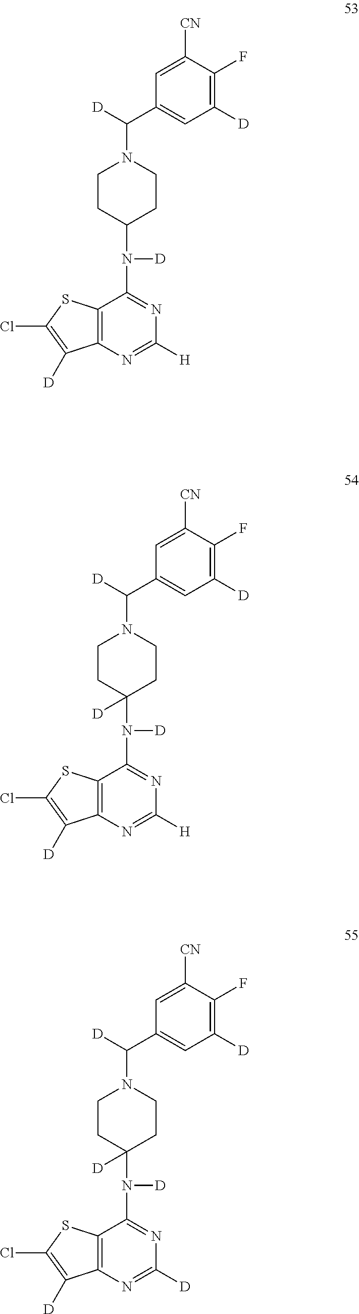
C12=C(SC(Cl)=C1[D])C(N(C1CCN(C(C3=CC([D])=C(F)C([CN])=C3)[D])CC1)[D])=NC([H])=N2.C12=C(SC(Cl)=C1[D])C(N(C1([D])CCN(C(C3=CC([D])=C(F)C([CN])=C3)[D])CC1)[D])=NC([H])=N2.C12=C(SC(Cl)=C1[D])C(N(C1([D])CCN(C(C3=CC([D])=C(F)C([CN])=C3)[D])CC1)[D])=NC([D])=N2
